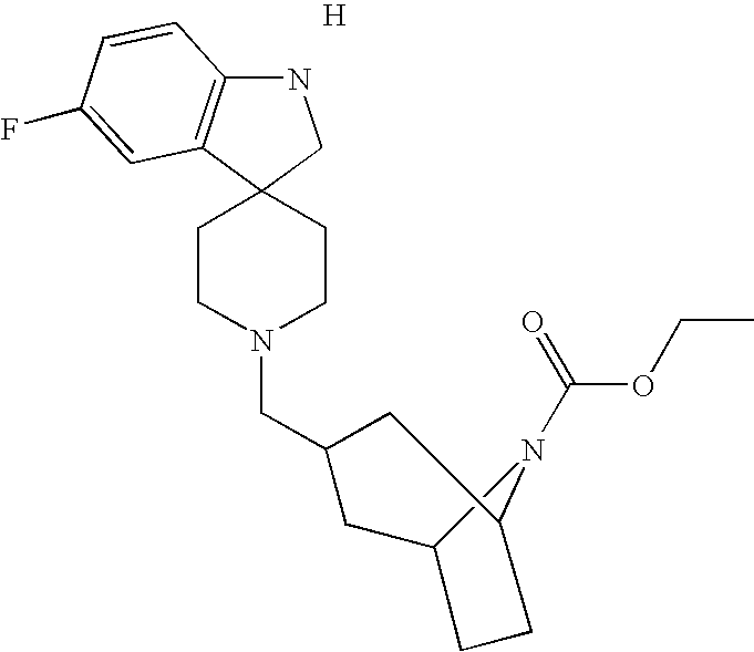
N1C2=C(C3(C1)CCN(CC1CC4CCC(C1)N4C(OCC)=O)CC3)C=C(F)C=C2.[H]
